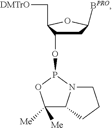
C1C(OP2OC([Me])([Me])C3N2CCC3)C(C[DMTrO])OC1[BPRO]
